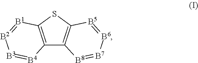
C12=C(SC3=C1[B8]=[B7][B6]=[B5]3)[B1]=[B2][B3]=[B4]2
